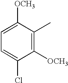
C1=C([OCH3])C(C)=C([OCH3])C(Cl)=C1
